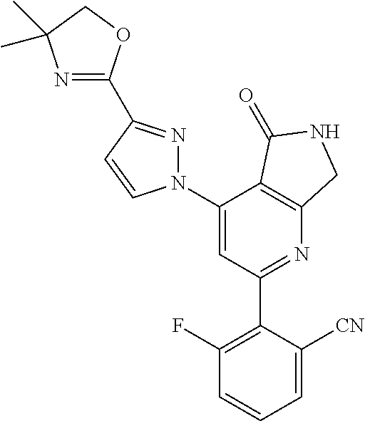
C1(C2=C(F)C=CC=C2[CN])=NC2=C(C(N3N=C(C4=NC(C)(C)CO4)C=C3)=C1)C(=O)NC2
